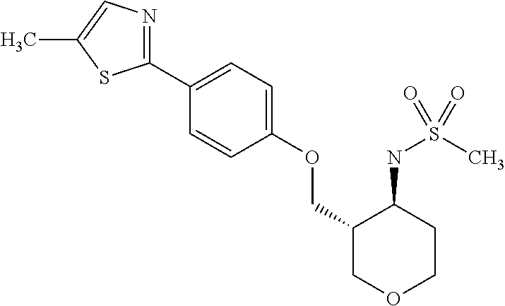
C1(C2=CC=C(OCC3COCCC3NS(C)(=O)=O)C=C2)=NC=C(C)S1
